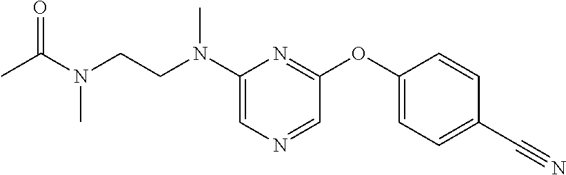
C1(N(CCN(C)C(=O)C)C)=CN=CC(OC2=CC=C(C#N)C=C2)=N1
